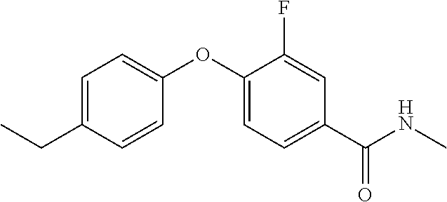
C1=C(CC)C=CC(OC2=CC=C(C(NC)=O)C=C2F)=C1
